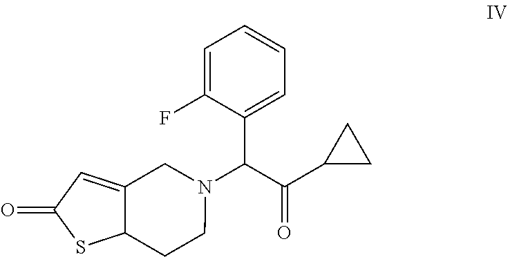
C1=C(F)C(C(C(C2CC2)=O)N2CC3=CC(=O)SC3CC2)=CC=C1
